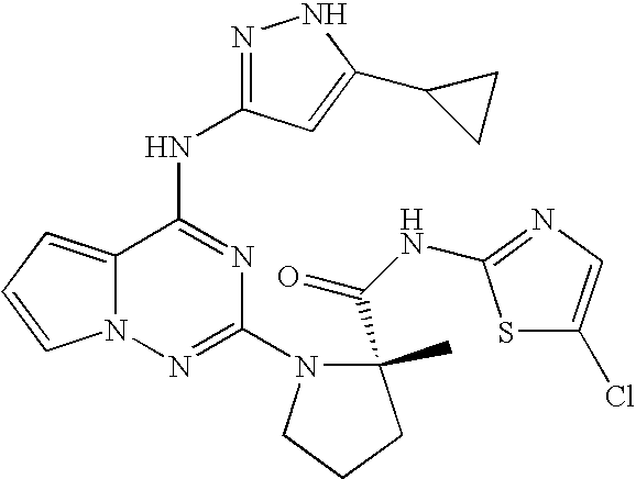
N1=C(NC2=NC(N3C(C(NC4=NC=C(Cl)S4)=O)(C)CCC3)=NN3C2=CC=C3)C=C(C2CC2)N1
